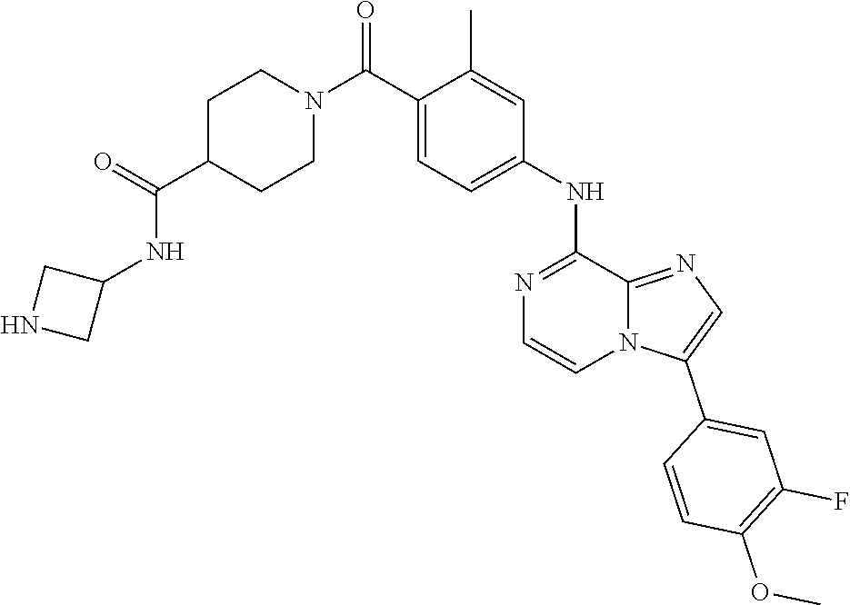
C12=NC=C(C3=CC(F)=C(OC)C=C3)N1C=CN=C2NC1=CC=C(C(N2CCC(C(=O)NC3CNC3)CC2)=O)C(C)=C1
